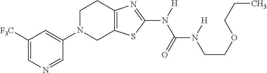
C1([F3C])=CN=CC(N2CC3=C(CC2)N=C(N([H])C(=O)N([H])CCOCCC)S3)=C1
